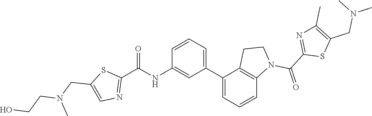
C1=CC=C(C2=CC=CC3=C2CCN3C(=O)C2=NC(C)=C(CN(C)C)S2)C=C1NC(C1=NC=C(CN(CCO)C)S1)=O
